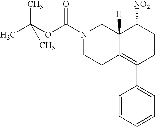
N1(C(=O)OC(C)(C)C)CCC2=C(C3=CC=CC=C3)CCC([NO2])C2([H])C1
